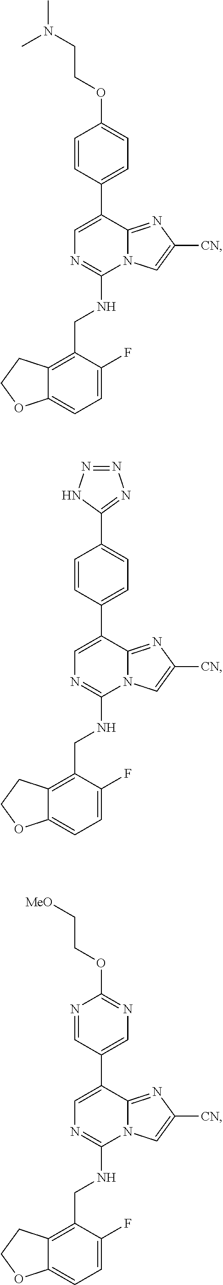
C1=C(C2=CC=C(OCCN(C)C)C=C2)C2=NC([CN])=CN2C(NCC2=C3C(=CC=C2F)OCC3)=N1.C1=C(C2=CC=C(C3=NN=NN3)C=C2)C2=NC([CN])=CN2C(NCC2=C3C(=CC=C2F)OCC3)=N1.C1=C(C2=CN=C(OCC[MeO])N=C2)C2=NC([CN])=CN2C(NCC2=C3C(=CC=C2F)OCC3)=N1
